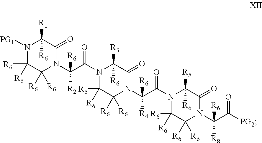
N1([PG1])C([R6])([R6])C([R6])([R6])N(C(C(=O)N2C([R3])([R6])C(=O)N(C(C(=O)N3C([R5])([R6])C(=O)N(C(C(=O)[PG2])([R6])[R8])C([R6])([R6])C3([R6])[R6])([R6])[R4])C([R6])([R6])C2([R6])[R6])([R6])[R2])C(=O)C1([R1])[R6]
